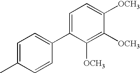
C1=C(C)C=CC(C2=CC=C([OCH3])C([OCH3])=C2[OCH3])=C1
